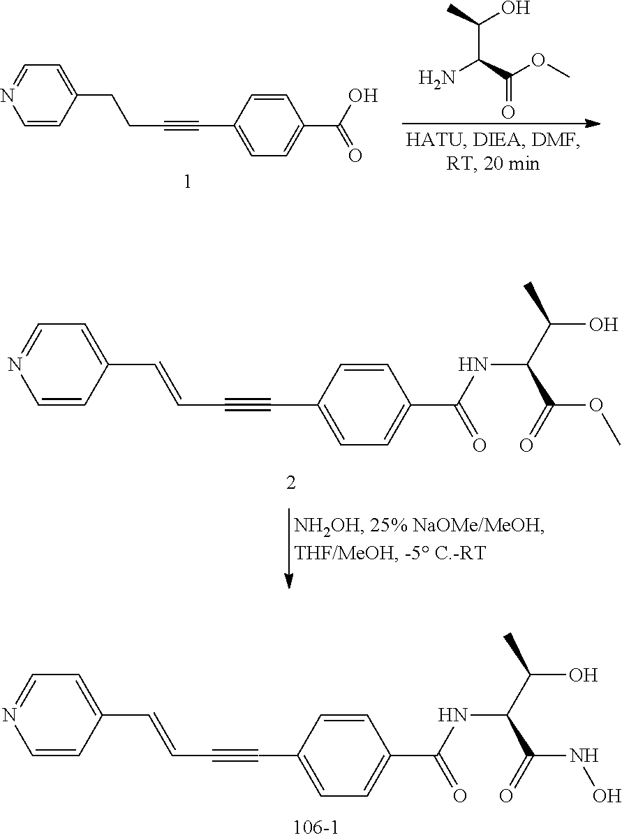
N1=CC=C(CCC#CC2=CC=C(C(O)=O)C=C2)C=C1.NC(C(OC)=O)C(C)O.N1=CC=C(C=CC#CC2=CC=C(C(=O)NC(C(OC)=O)C(O)C)C=C2)C=C1.N1=CC=C(C=CC#CC2=CC=C(C(=O)NC(C(NO)=O)C(O)C)C=C2)C=C1
